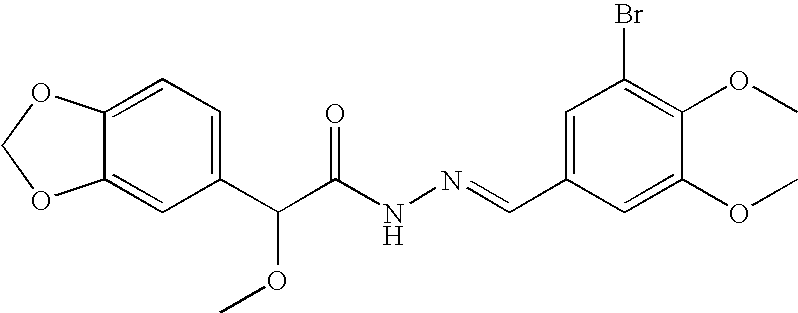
C12=CC(C(C(NN=CC3=CC(Br)=C(OC)C(OC)=C3)=O)OC)=CC=C1OCO2
